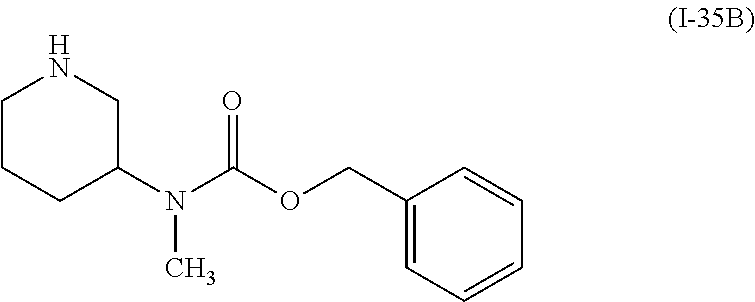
N1CCCC(N(C(OCC2=CC=CC=C2)=O)C)C1
